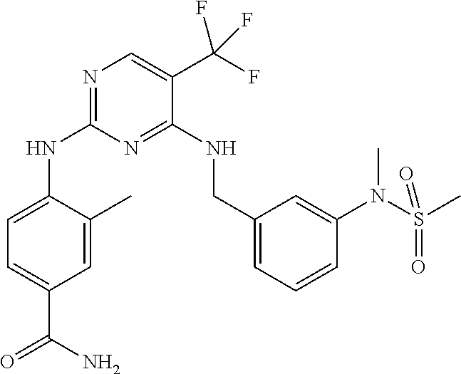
C1=C(NC2=NC=C(C(F)(F)F)C(NCC3=CC=CC(N(S(C)(=O)=O)C)=C3)=N2)C(C)=CC(C(N)=O)=C1
